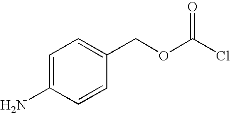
C1=C(N)C=CC(COC(Cl)=O)=C1
